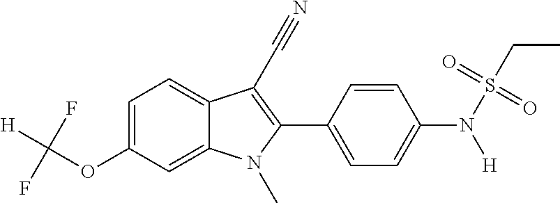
C1=C2C(=CC=C1OC([H])(F)F)C(C#N)=C(C1=CC=C(N(S(=O)(CC)=O)[H])C=C1)N2C
